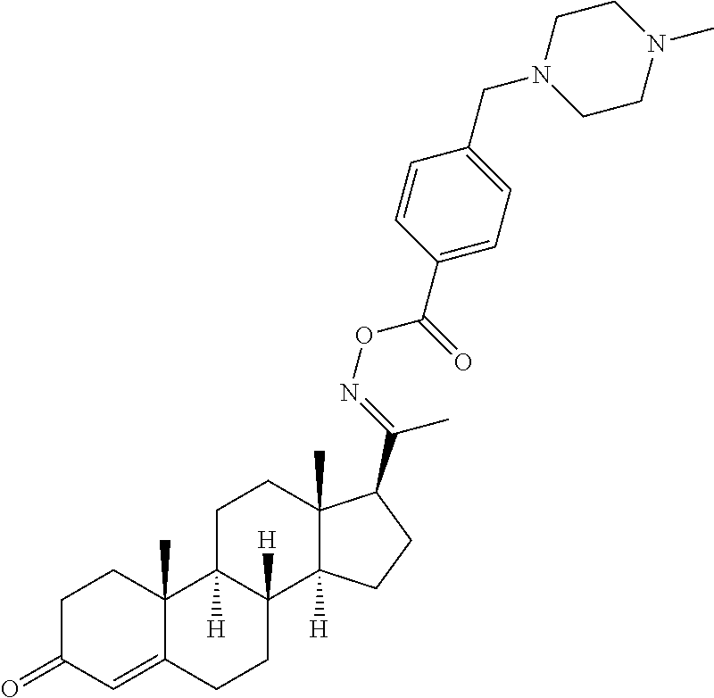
C1C(=O)C=C2C(C)(C1)C1([H])C([H])(CC2)C2([H])C(C)(CC1)C(C(=NOC(=O)C1=CC=C(CN3CCN(C)CC3)C=C1)C)CC2
